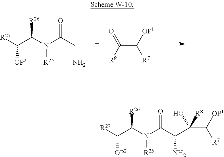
[R27]C(C(N(C(=O)C(N)C(C([OP1])[R7])(O)[R8])[R25])[R26])[OP2].[R27]C(C(N(C(CN)=O)[R25])[R26])[OP2].C([R8])(C([OP1])[R7])=O
